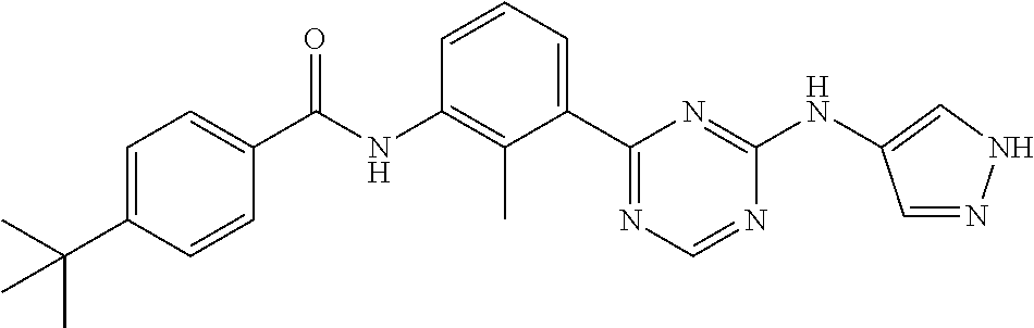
N(C1=C(C)C(C2=NC=NC(NC3=CNN=C3)=N2)=CC=C1)C(=O)C1=CC=C(C(C)(C)C)C=C1
